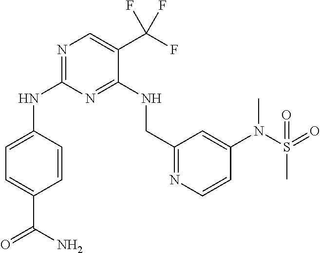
N1=C(NC2=CC=C(C(N)=O)C=C2)N=C(NCC2=NC=CC(N(S(C)(=O)=O)C)=C2)C(C(F)(F)F)=C1
